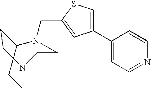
C1CN(CC2=CC(C3=CC=NC=C3)=CS2)CCN(CC)C1
